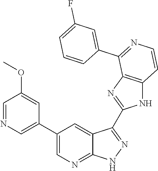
C1=NC=C(C2=CN=C3C(=C2)C(C2=NC4=C(N2)C=CN=C4C2=CC(F)=CC=C2)=N[N H]3)C=C1OC
